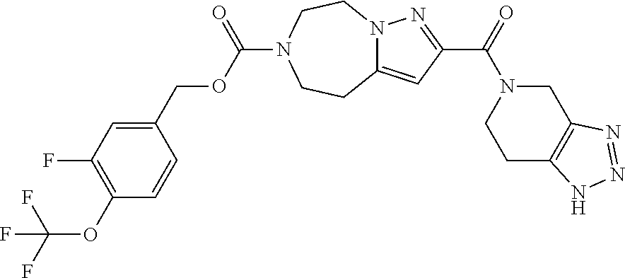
C1(OC(F)(F)F)=C(F)C=C(COC(=O)N2CCC3=CC(C(N4CCC5=C(C4)N=NN5)=O)=NN3CC2)C=C1
